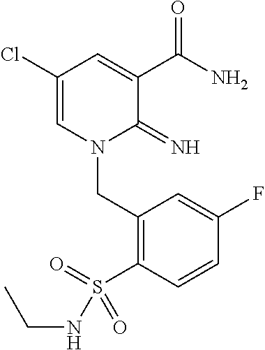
C1(Cl)=CN(CC2=C(S(=O)(NCC)=O)C=CC(F)=C2)C(=N)C(C(N)=O)=C1
